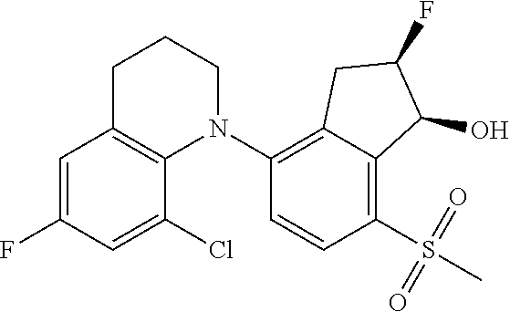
C1=C(F)C=C(Cl)C2=C1CCCN2C1=C2C(=C(S(=O)(C)=O)C=C1)C(O)C(F)C2
